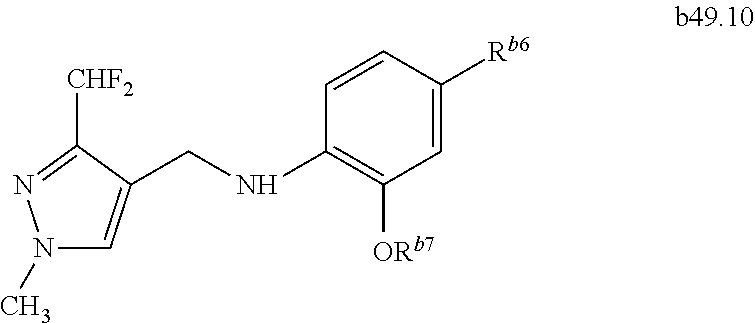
N1(C)C=C(CNC2=C([ORb7])C=C([Rb6])C=C2)C([CHF2])=N1
